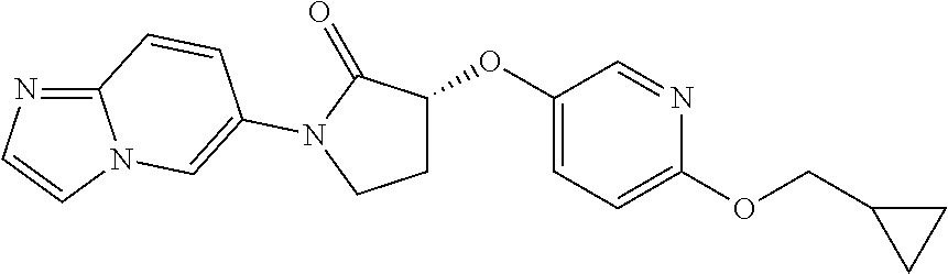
C12=NC=CN1C=C(N1C(=O)C(OC3=CC=C(OCC4CC4)N=C3)CC1)C=C2
